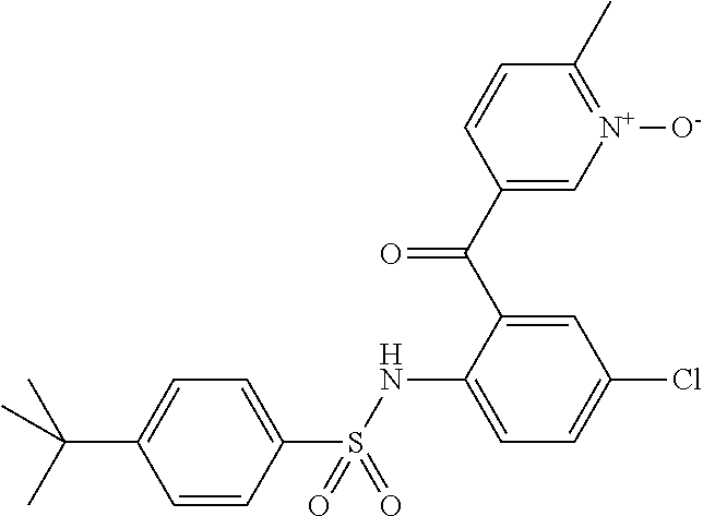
C1=CC(S(NC2=CC=C(Cl)C=C2C(C2=C[N+]([O-])=C(C)C=C2)=O)(=O)=O)=CC=C1C(C)(C)C
